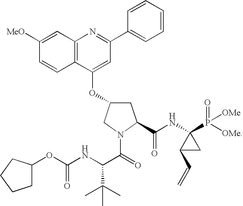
C1([MeO])=CC2=C(C=C1)C(OC1CC(C(=O)NC3(P(=O)([OMe])[OMe])C(C=C)C3)N(C(=O)C(C(C)(C)C)NC(=O)OC3CCCC3)C1)=CC(C1=CC=CC=C1)=N2
